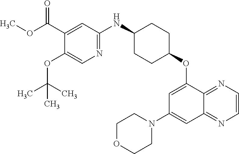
C1(C(OC)=O)=CC(NC2CCC(OC3=CC(N4CCOCC4)=CC4=NC=CN=C34)CC2)=NC=C1OC(C)(C)C
